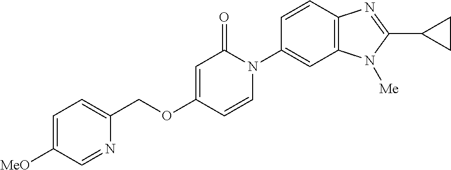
C1(COC2=CC(=O)N(C3=CC4=C(C=C3)N=C(C3CC3)N4[Me])C=C2)=CC=C([MeO])C=N1
